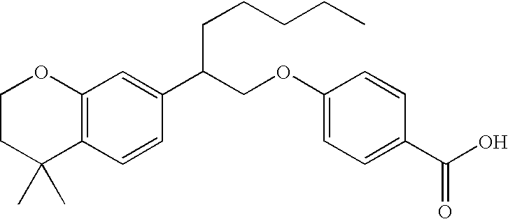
C12=C(C=CC(C(COC3=CC=C(C(O)=O)C=C3)CCCCC)=C1)C(C)(C)CCO2
